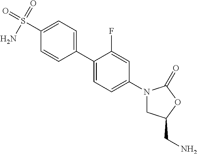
C1(S(=O)(=O)N)=CC=C(C2=CC=C(N3CC(CN)OC3=O)C=C2F)C=C1
